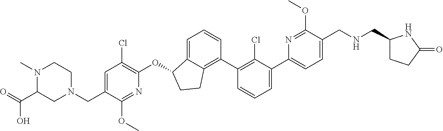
O(C1C2=CC=CC(C3=C(Cl)C(C4=CC=C(CNCC5CCC(=O)N5)C(OC)=N4)=CC=C3)=C2CC1)C1=C(Cl)C=C(CN2CCN(C)C(C(=O)O)C2)C(OC)=N1
